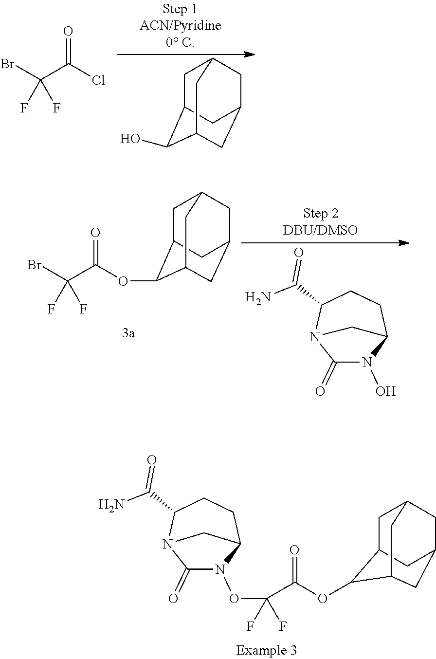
C1(=O)N(OC(C(OC2C3CC4CC(CC2C4)C3)=O)(F)F)C2CCC(C(N)=O)N1C2.BrC(C(Cl)=O)(F)F.C1C2C(O)C3CC(CC1C3)C2.C1(=O)N(O)C2CCC(C(N)=O)N1C2.BrC(C(OC1C2CC3CC(CC1C3)C2)=O)(F)F
